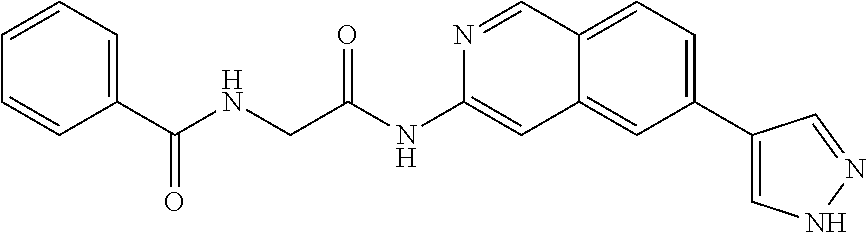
C1(C(NCC(=O)NC2=CC3=CC(C4=CNN=C4)=CC=C3C=N2)=O)=CC=CC=C1
